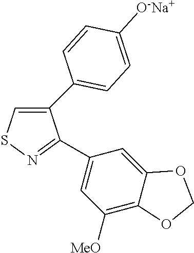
C1(C2=CC=C([O-Na+])C=C2)=CSN=C1C1=CC([MeO])=C2C(=C1)OCO2
